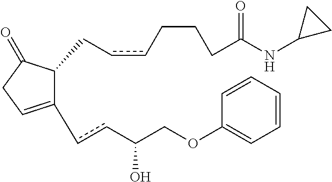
C1(ccC(COC2=CC=CC=C2)O)=CCC(=O)C1CccCCCC(NC1CC1)=O
